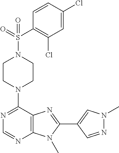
C1CN(C2=NC=NC3=C2N=C(C2=CN(C)N=C2)N3C)CCN1S(C1=C(Cl)C=C(Cl)C=C1)(=O)=O
